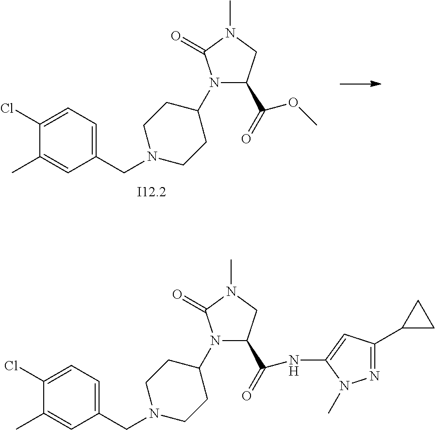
C1=C(Cl)C(C)=CC(CN2CCC(N3C(C(=O)OC)CN(C)C3=O)CC2)=C1.C1=C(Cl)C(C)=CC(CN2CCC(N3C(C(=O)NC4=CC(C5CC5)=NN4C)CN(C)C3=O)CC2)=C1
